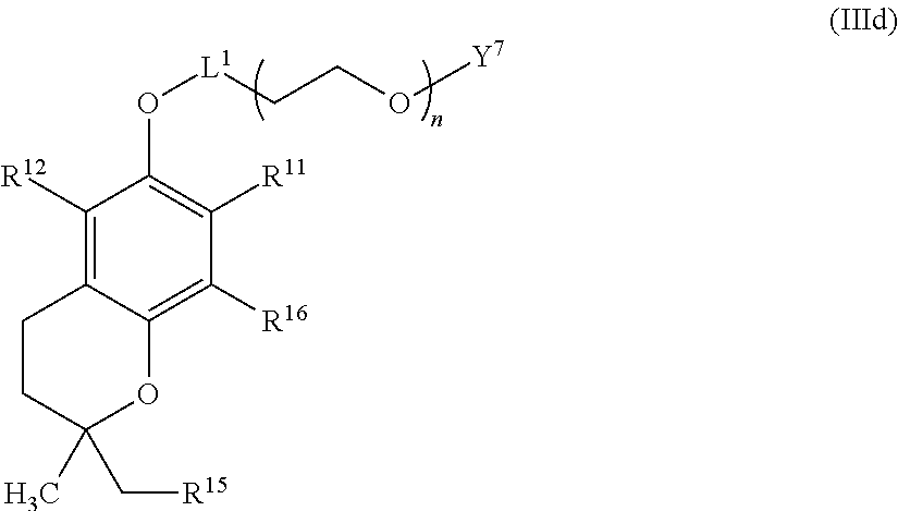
C1([R12])=C2C(=C([R16])C([R11])=C1O[L1]CCO[Y7])OC(C)(C[R15])CC2
